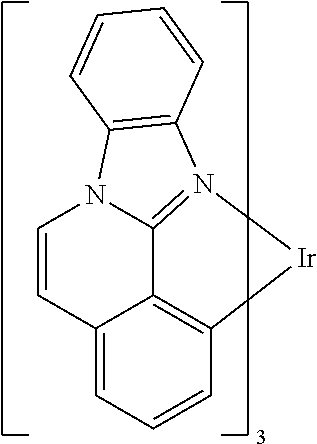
C1=CC2=CC=CC3=C2C2=N(C4=C(N12)C=CC=C4)[Ir]3
